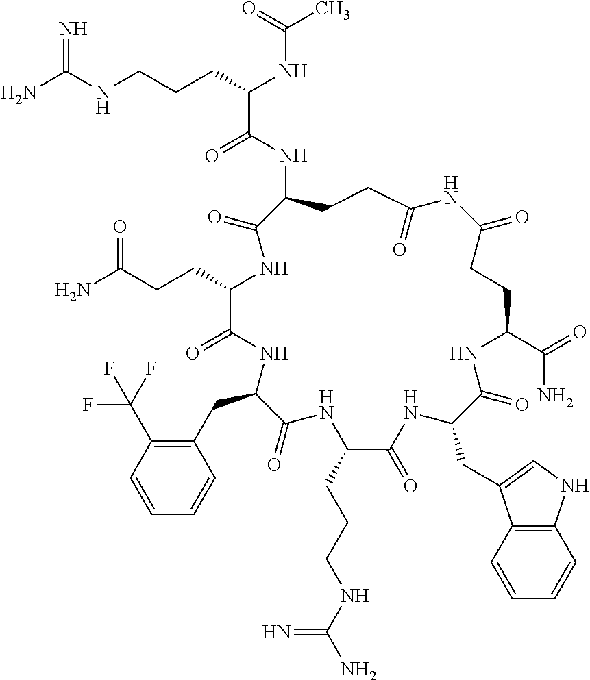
NC(NCCCC(NC(C)=O)C(=O)NC1CCC(=O)NC(=O)CCC(C(=O)N)NC(=O)C(CC2=CNC3=C2C=CC=C3)NC(=O)C(CCCNC(N)=N)NC(=O)C(CC2=C(C(F)(F)F)C=CC=C2)NC(=O)C(CCC(=O)N)NC1=O)=N
